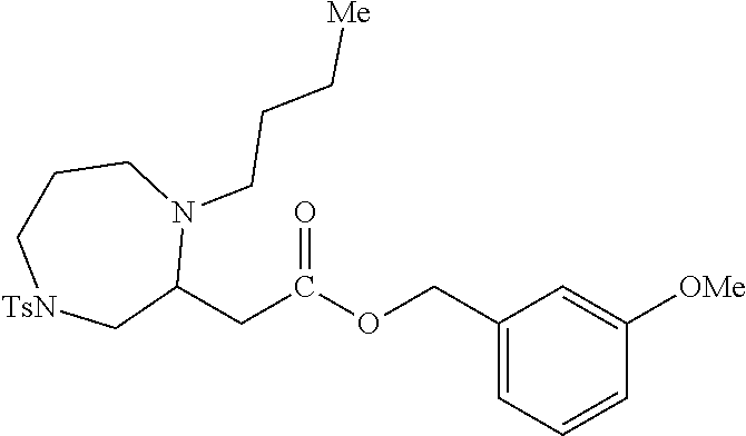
C1(CC(OCC2=CC=CC([OMe])=C2)=O)N(CCC[Me])CCC[TsN]C1
